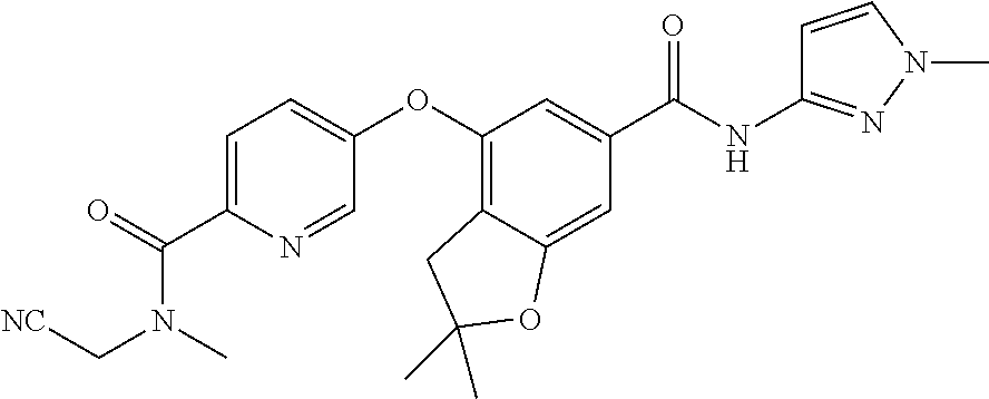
C1(OC2=CC=C(C(=O)N(C)C[NC])N=C2)=C2C(=CC(C(=O)NC3=NN(C)C=C3)=C1)OC(C)(C)C2
